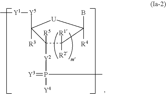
C1([Y2]P([Y4])(=[Y3])C)([R5])C([R1])([R2])C(B)([R4])[U]C1([Y5][Y1]C)[R3]
